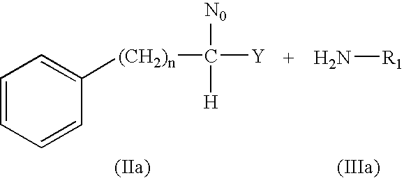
C1=CC=CC([(CH2)n]C([Y])([N0])[H])=C1.N[R1]
